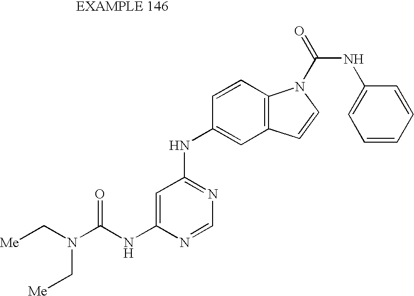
C1=C(NC(N(C[Me])C[Me])=O)N=CN=C1NC1=CC2=C(C=C1)N(C(=O)NC1=CC=CC=C1)C=C2
